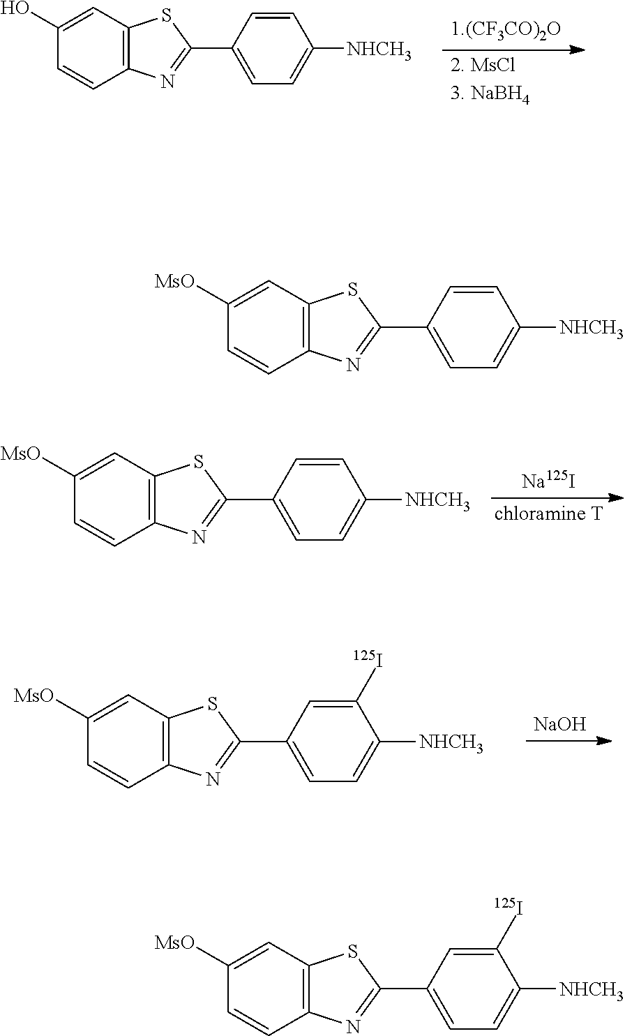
C1([MsO])=CC2=C(C=C1)N=C(C1=CC=C([NHCH3])C=C1)S2.C1([MsO])=CC2=C(C=C1)N=C(C1=CC=C([NHCH3])C([125I])=C1)S2.C1(O)=CC2=C(C=C1)N=C(C1=CC=C([NHCH3])C=C1)S2.C1([MsO])=CC2=C(C=C1)N=C(C1=CC=C([NHCH3])C=C1)S2.[Na125I].C1([MsO])=CC2=C(C=C1)N=C(C1=CC=C([NHCH3])C([125I])=C1)S2.[NaOH]
